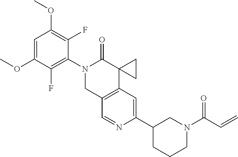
C1=C(OC)C(F)=C(N2CC3=C(C4(C2=O)CC4)C=C(C2CCCN(C(C=C)=O)C2)N=C3)C(F)=C1OC
